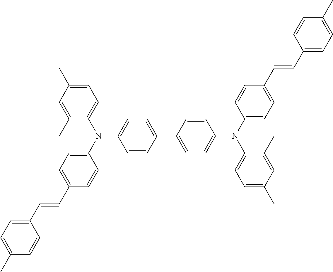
N(C1=CC=C(C2=CC=C(N(C3=CC=C(C=CC4=CC=C(C)C=C4)C=C3)C3=CC=C(C)C=C3C)C=C2)C=C1)(C1=CC=C(C=CC2=CC=C(C)C=C2)C=C1)C1=CC=C(C)C=C1C
